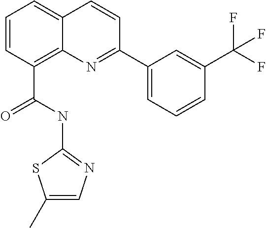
C(C1=C2C(=CC=C1)C=CC(C1=CC=CC(C(F)(F)F)=C1)=N2)(NC1=NC=C(C)S1)=O
